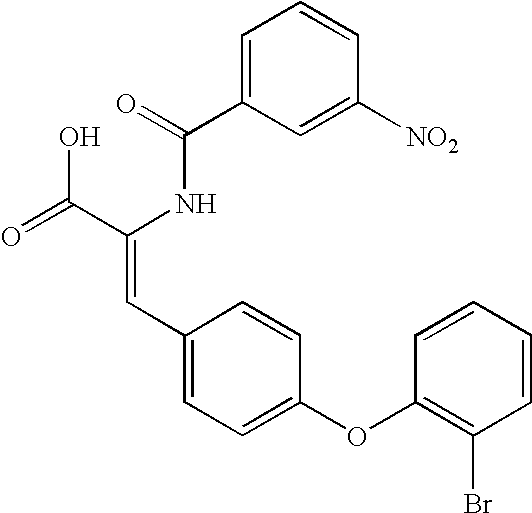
C(=O)(NC(C(=O)O)=CC1=CC=C(OC2=C(Br)C=CC=C2)C=C1)C1=CC=CC([NO2])=C1
